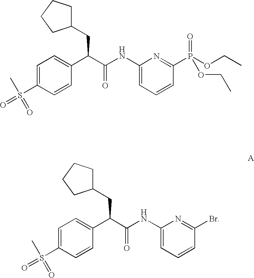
C1=C(S(=O)(=O)C)C=CC(C(C(NC2=CC=CC(Br)=N2)=O)CC2CCCC2)=C1.C1=C(S(=O)(=O)C)C=CC(C(C(NC2=CC=CC(P(OCC)(=O)OCC)=N2)=O)CC2CCCC2)=C1
